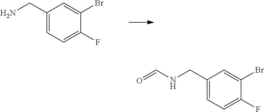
C1(CN)=CC=C(F)C(Br)=C1.C1(CNC=O)=CC=C(F)C(Br)=C1
